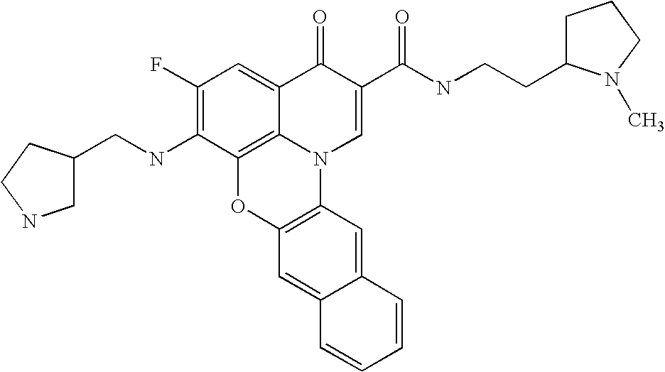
C1(F)=C(NCC2CNCC2)C2=C3C(=C1)C(=O)C(C(NCCC1CCCN1C)=O)=CN3C1=C(O2)C=C2C(=C1)C=CC=C2
